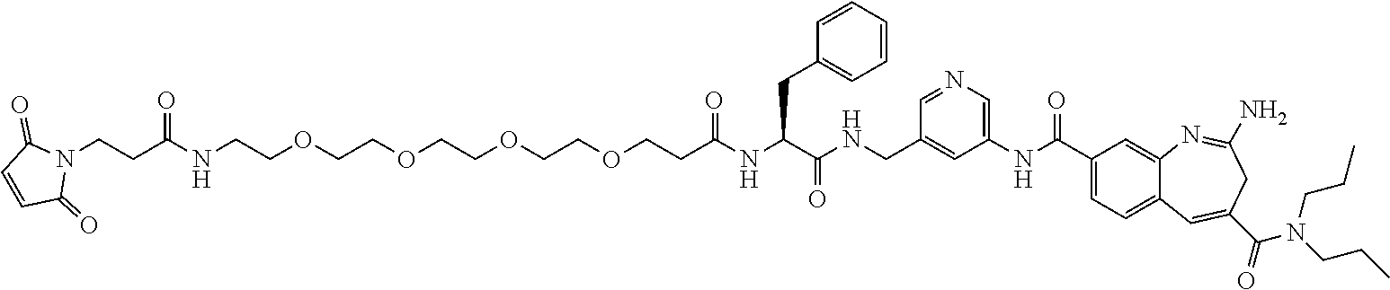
N1=CC(CNC(C(NC(CCOCCOCCOCCOCCNC(CCN2C(=O)C=CC2=O)=O)=O)CC2=CC=CC=C2)=O)=CC(NC(C2=CC=C3C(=C2)N=C(N)CC(C(=O)N(CCC)CCC)=C3)=O)=C1
